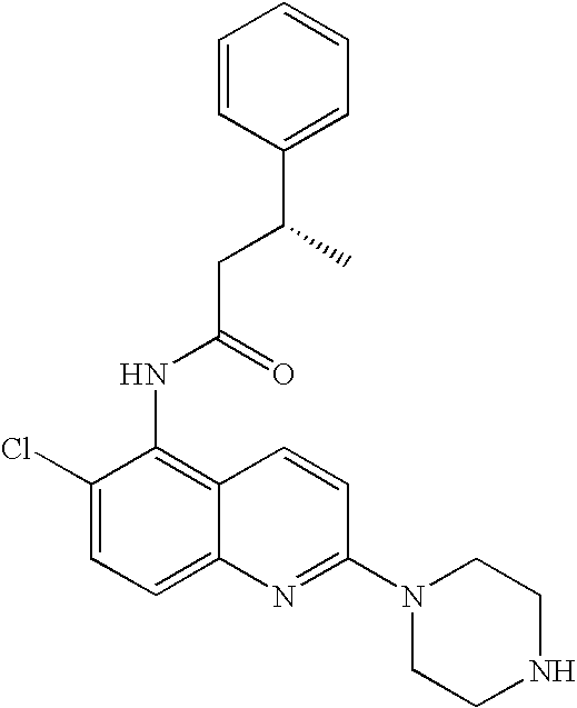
C1=CC(C(C)CC(NC2=C3C(=CC=C2Cl)N=C(N2CCNCC2)C=C3)=O)=CC=C1
